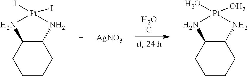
C12C(CCCC1)N[Pt](I)(I)N2.[H2OC].[AgNO3].C12C(CCCC1)N[Pt](O)(O)N2
